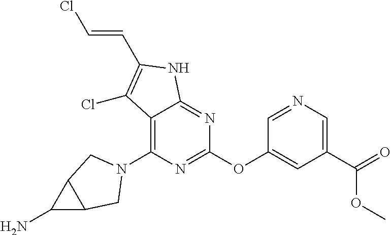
C1(N2CC3C(N)C3C2)=C2C(=NC(OC3=CC(C(OC)=O)=CN=C3)=N1)NC(C=CCl)=C2Cl
